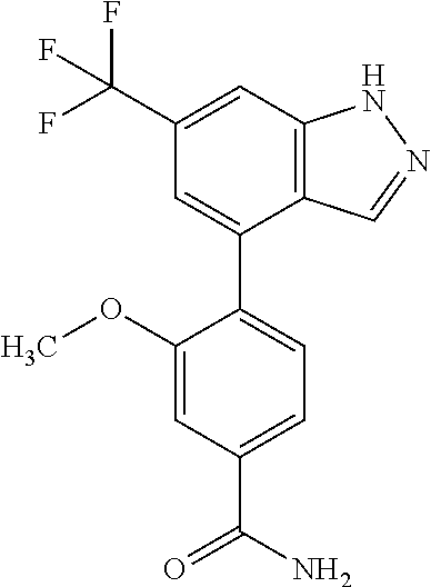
C12=C(C=C(C(F)(F)F)C=C1C1=CC=C(C(N)=O)C=C1OC)NN=C2
